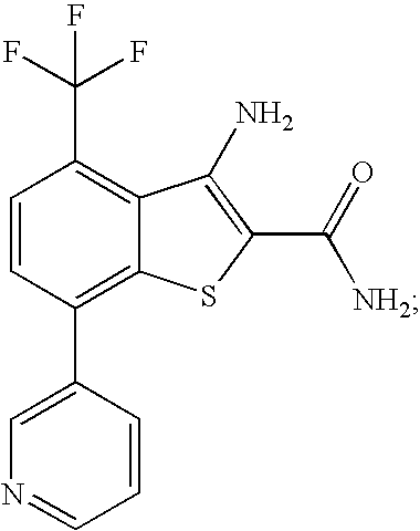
C1=CC(C2=CN=CC=C2)=C2C(=C1C(F)(F)F)C(N)=C(C(=O)[NH2])S2
